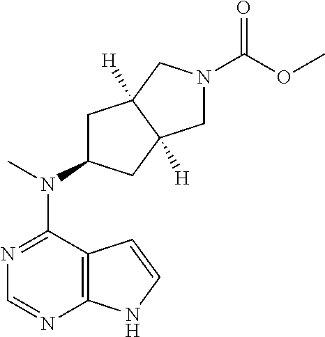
N1=C(N(C)C2CC3([H])C([H])(C2)CN(C(OC)=O)C3)C2=C(N=C1)NC=C2
